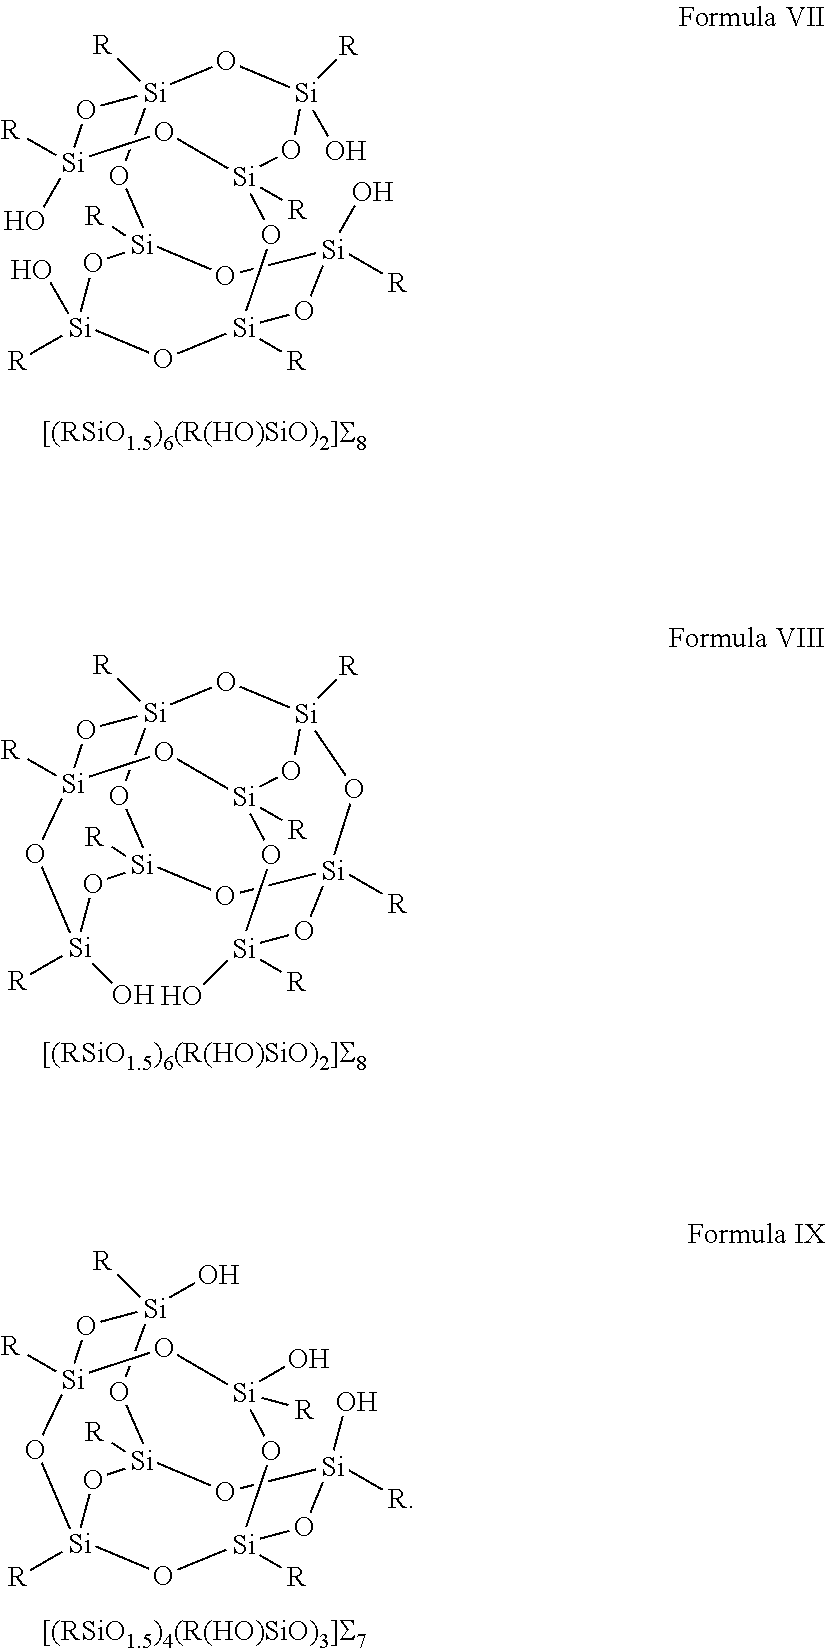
O1[Si]2([R])O[Si]3([R])O[Si](O)([R])O[Si]([R])(O[Si]([R])(O)O3)O[Si]([R])(O[Si](O)([R])O2)O[Si]1([R])O.O1[Si]2([R])O[Si]3([R])O[Si]4([R])O[Si]1([R])O[Si]([R])(O[Si]([R])(O[Si]([R])(O)O3)O2)O[Si](O)([R])O4.O[Si]1([R])O[Si]2([R])O[Si](O)([R])O[Si]3([R])O[Si]([R])(O[Si]([R])(O[Si](O)([R])O3)O1)O2
